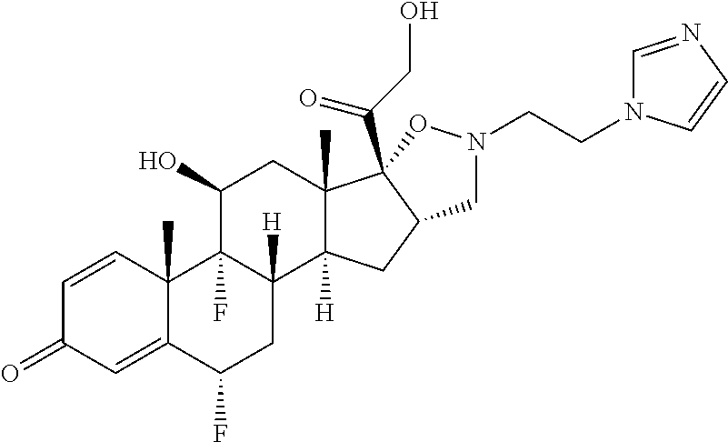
C1=CC2(C)C(=CC1=O)C(F)CC1([H])C2(F)C(O)CC2(C)C1([H])CC1C2(C(CO)=O)ON(CCN2C=NC=C2)C1
